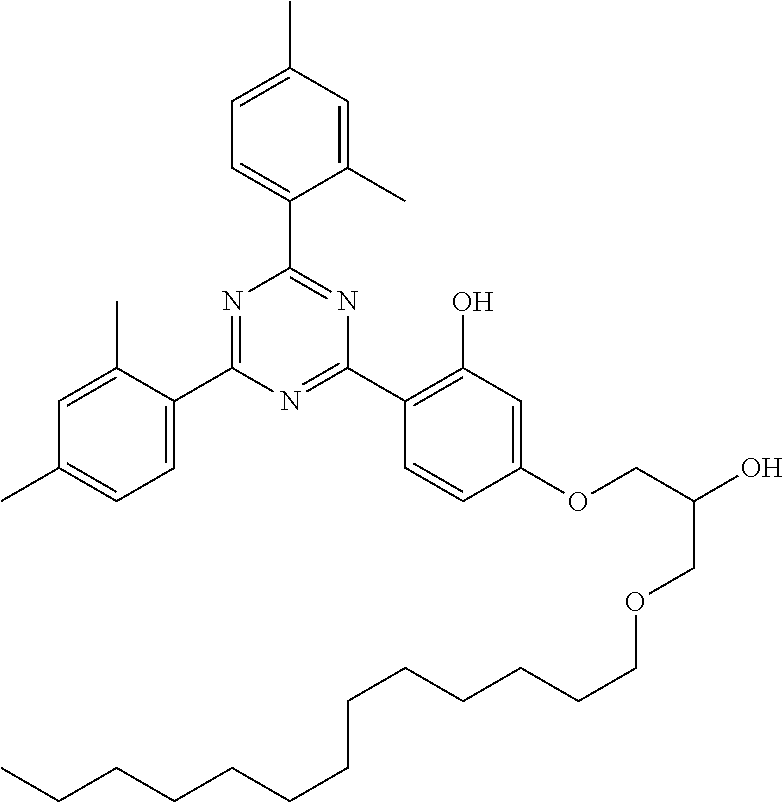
C1(C2=NC(C3=CC=C(C)C=C3C)=NC(C3=CC=C(C)C=C3C)=N2)=C(O)C=C(OCC(COCCCCCCCCCCCCC)O)C=C1
